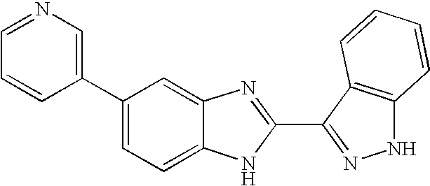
C1=C2C(=CC(C3=CN=CC=C3)=C1)N=C(C1=NNC3=C1C=CC=C3)N2
